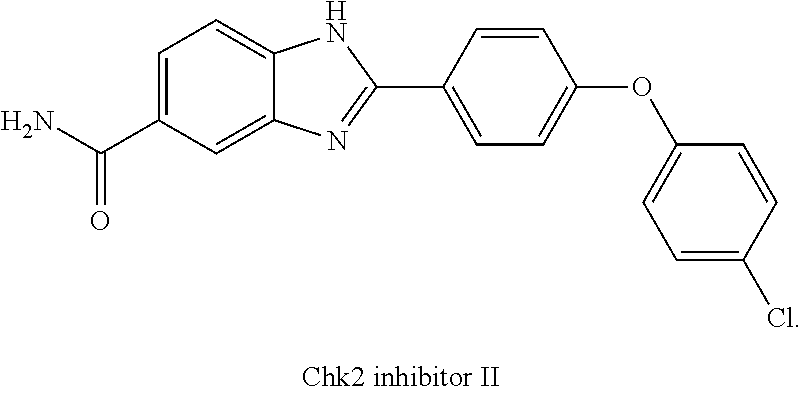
C1=C(C(N)=O)C=C2C(=C1)NC(C1=CC=C(OC3=CC=C(Cl)C=C3)C=C1)=N2
